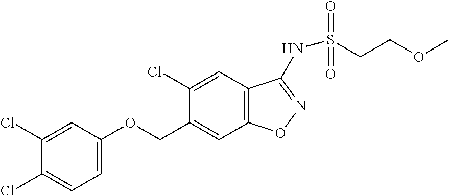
C1(Cl)=CC(OCC2=CC3=C(C=C2Cl)C(NS(CCOC)(=O)=O)=NO3)=CC=C1Cl
